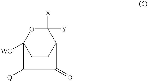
C1CC2C([X])([Y])OC1([WO])C([Q])C2=O
